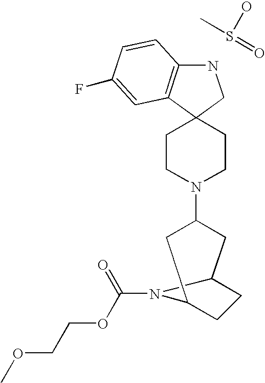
N1C2=C(C3(C1)CCN(C1CC4CCC(C1)N4C(=O)OCCOC)CC3)C=C(F)C=C2.S(O)(C)=O
